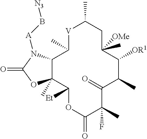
[V]1C(C)CC(C)([OMe])C([OR1])C(C)C(=O)C(C)(F)C(=O)OC([Et])C2(C)C(C1C)N([A]B[N3])C(=O)O2
